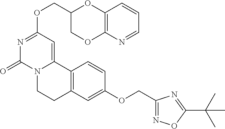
C(OC1=NC(=O)N2C(=C1)C1=C(CC2)C=C(OCC2=NOC(C(C)(C)C)=N2)C=C1)C1COC2=C(O1)C=CC=N2
